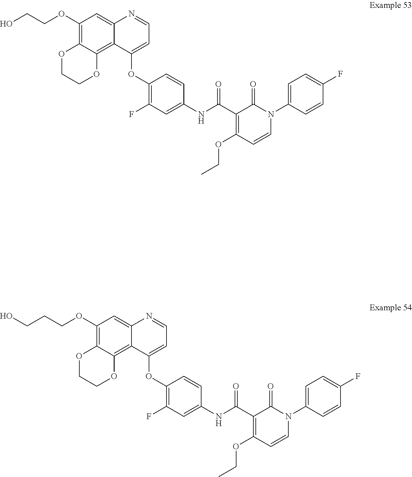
OCCCOC1=C2C(=C3C(=C1)N=CC=C3OC1=C(F)C=C(NC(C3=C(OCC)C=CN(C4=CC=C(F)C=C4)C3=O)=O)C=C1)OCCO2.OCCOC1=C2C(=C3C(=C1)N=CC=C3OC1=C(F)C=C(NC(C3=C(OCC)C=CN(C4=CC=C(F)C=C4)C3=O)=O)C=C1)OCCO2
